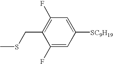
C1(F)=CC([SC9H19])=CC(F)=C1CSC
